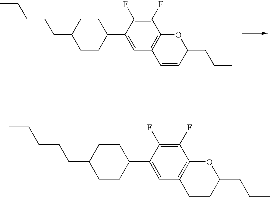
C1(CCCCC)CCC(C2=CC3=C(C(F)=C2F)OC(CCC)C=C3)CC1.C1(F)=C(F)C2=C(C=C1C1CCC(CCCCC)CC1)CCC(CCC)O2
